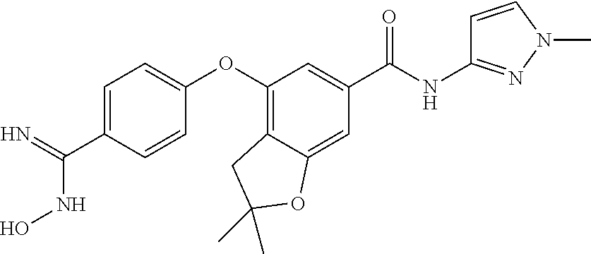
C1=C(C(NO)=N)C=CC(OC2=C3C(=CC(C(NC4=NN(C)C=C4)=O)=C2)OC(C)(C)C3)=C1
